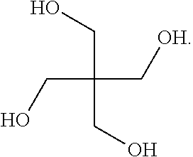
C(C(CO)(C[OH])CO)O
